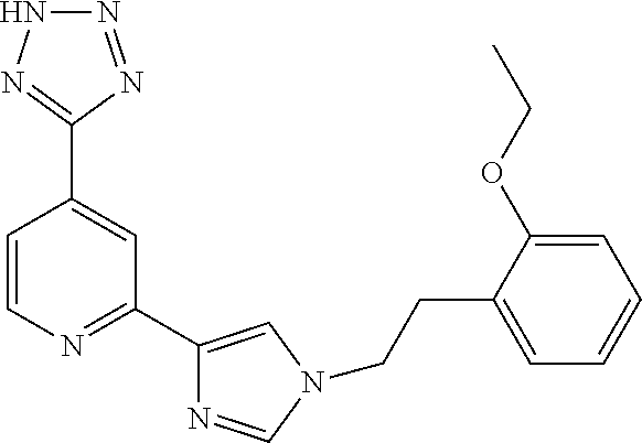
C1=CN=C(C2=CN(CCC3=CC=CC=C3OCC)C=N2)C=C1C1=NNN=N1
